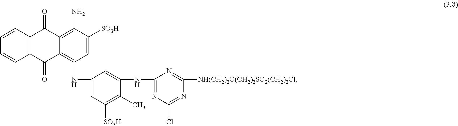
C1=CC=CC2=C1C(=O)C1=C(N)C([SO3H])=CC(NC3=CC([SO3H])=C(C)C(NC4=NC(Cl)=NC([NH(CH2)2O(CH2)2SO2(CH2)2Cl])=N4)=C3)=C1C2=O
